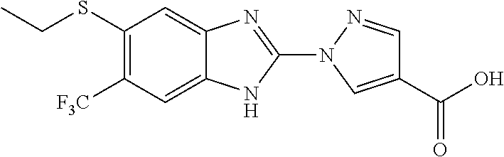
C1(SCC)=C([F3C])C=C2C(=C1)N=C(N1C=C(C(=O)O)C=N1)N2
